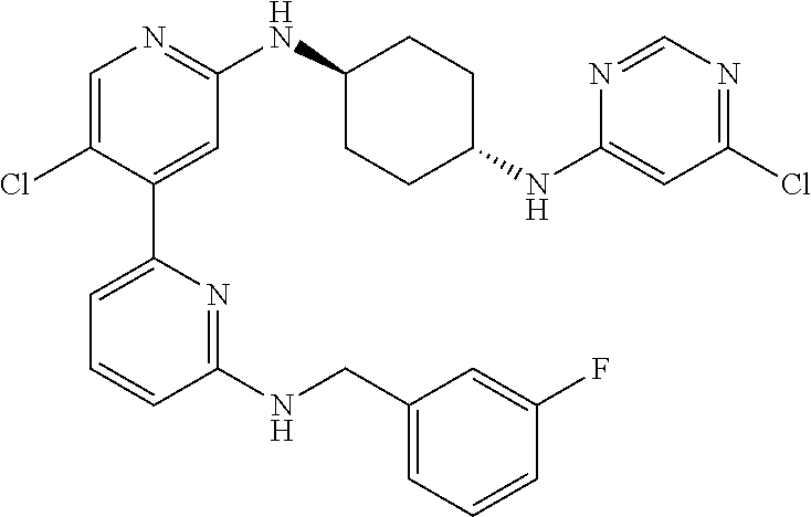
C1(NCC2=CC=CC(F)=C2)=NC(C2=CC(NC3CCC(NC4=CC(Cl)=NC=N4)CC3)=NC=C2Cl)=CC=C1
